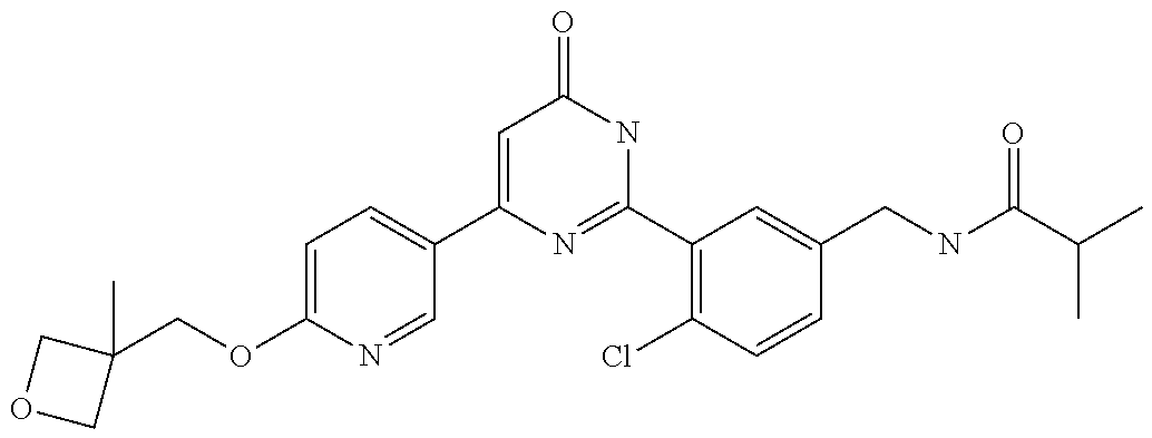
C1(C2=CC=C(OCC3(C)COC3)N=C2)=CC(=O)NC(C2=C(Cl)C=CC(CNC(C(C)C)=O)=C2)=N1
